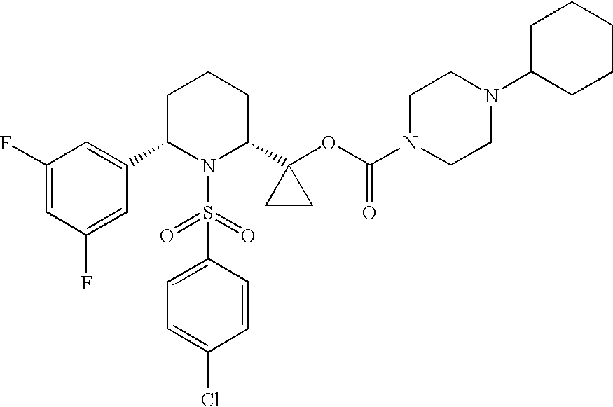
C1(F)=CC(F)=CC(C2N(S(C3=CC=C(Cl)C=C3)(=O)=O)C(C3(OC(N4CCN(C5CCCCC5)CC4)=O)CC3)CCC2)=C1
